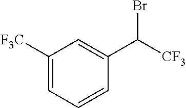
C1([F3C])=CC=CC(C([CF3])Br)=C1
